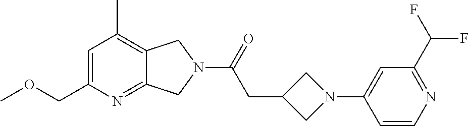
C1=C(COC)N=C2C(=C1C)CN(C(=O)CC1CN(C3=CC(C(F)F)=NC=C3)C1)C2
